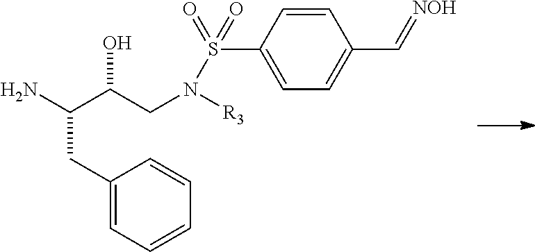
C1(CC(N)C(CN([R3])S(C2=CC=C(C=[NOH])C=C2)(=O)=O)O)=CC=CC=C1
